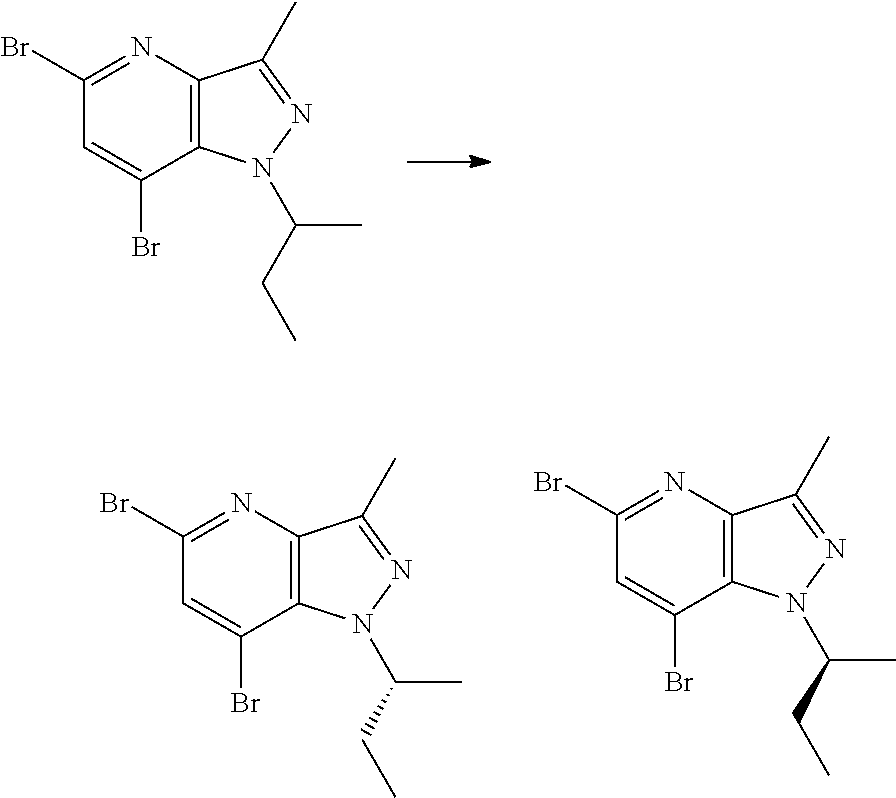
C1(Br)=NC2=C(C(Br)=C1)N(C(CC)C)N=C2C.C1(Br)=NC2=C(C(Br)=C1)N(C(CC)C)N=C2C.C1(Br)=NC2=C(C(Br)=C1)N(C(CC)C)N=C2C
